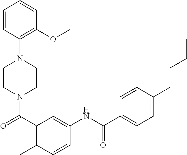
N1(C(C2=C(C)C=CC(NC(=O)C3=CC=C(CCCC)C=C3)=C2)=O)CCN(C2=C(OC)C=CC=C2)CC1
